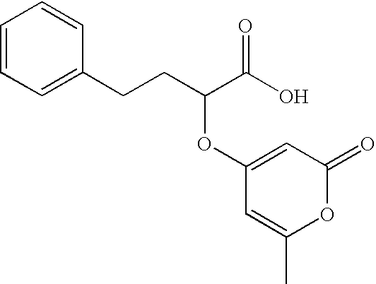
C1=CC=C(CCC(C(O)=O)OC2=CC(=O)OC(C)=C2)C=C1
